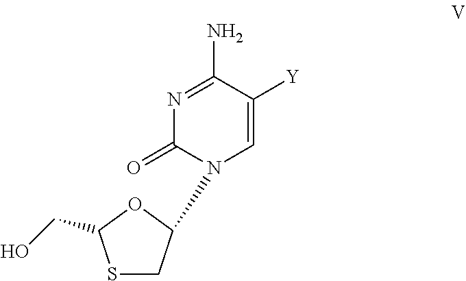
S1CC(N2C=C([Y])C(N)=NC2=O)OC1CO
